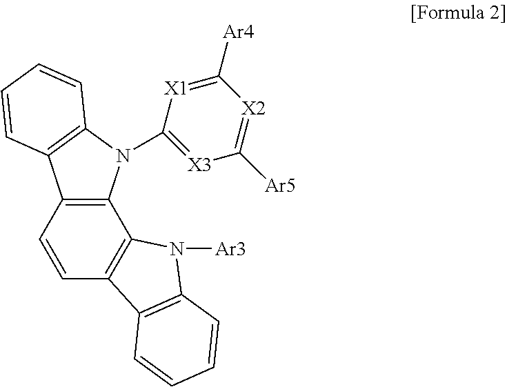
C12=C(N(C3=[X3]C([Ar5])=[X2]C([Ar4])=[X1]3)C3=C1C=CC=C3)C1=C(C=C2)C2=C(N1[Ar3])C=CC=C2
